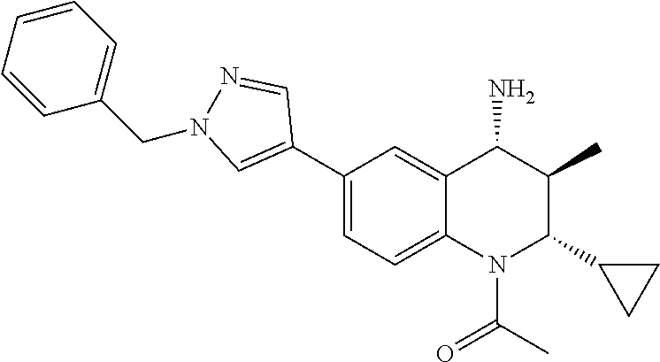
C1(C2=CN(CC3=CC=CC=C3)N=C2)=CC=C2C(=C1)C(N)C(C)C(C1CC1)N2C(C)=O
